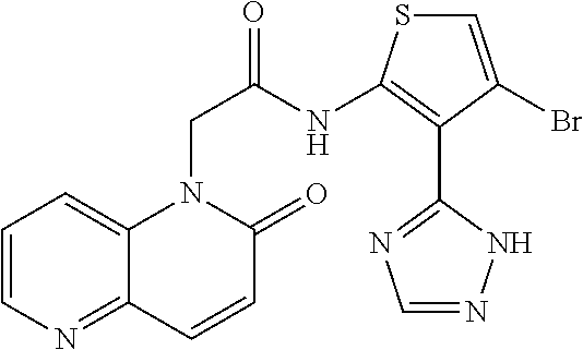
C12=NC=CC=C1N(CC(NC1=C(C3=NC=NN3)C(Br)=CS1)=O)C(=O)C=C2
